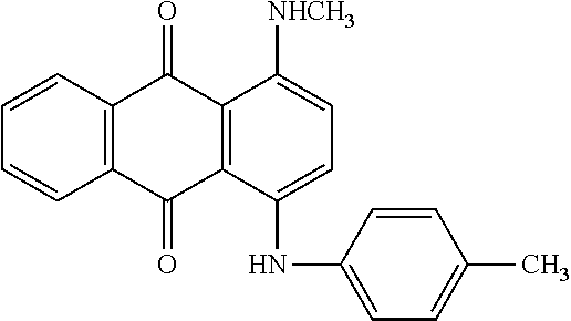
C12=C(C=CC=C1)C(=O)C1=C(C2=O)C(NC2=CC=C(C)C=C2)=CC=C1[NHCH3]
